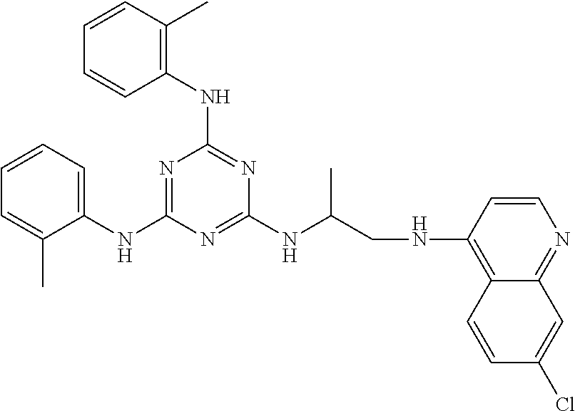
C(NC1=NC(NC2=CC=CC=C2C)=NC(NC2=C(C)C=CC=C2)=N1)(CNC1=C2C(=NC=C1)C=C(Cl)C=C2)C
